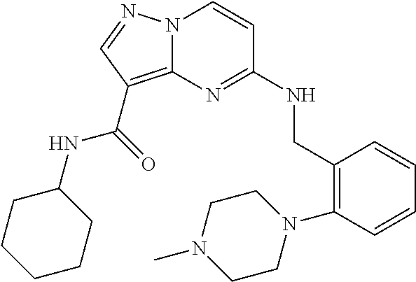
N12C(=C(C(=O)NC3CCCCC3)C=N1)N=C(NCC1=C(N3CCN(C)CC3)C=CC=C1)C=C2
